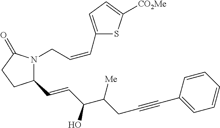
C1(C=CC(C(CC#CC2=CC=CC=C2)[Me])O)N(CC=CC2=CC=C([CO2Me])S2)C(=O)CC1
